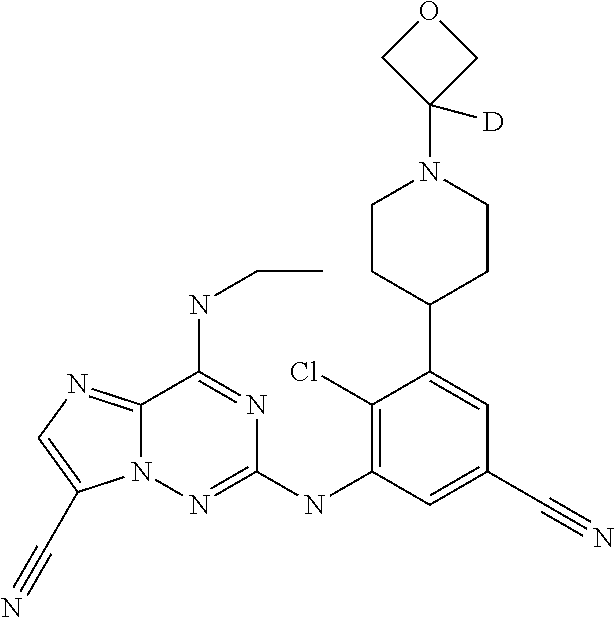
C12=NC=C(C#N)N1N=C(NC1=C(Cl)C(C3CCN(C4([D])COC4)CC3)=CC(C#N)=C1)N=C2NCC
